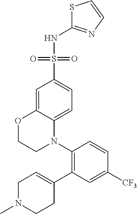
C1=C2C(=CC=C1S(NC1=NC=CS1)(=O)=O)N(C1=C(C3=CCN(C)CC3)C=C([CF3])C=C1)CCO2
